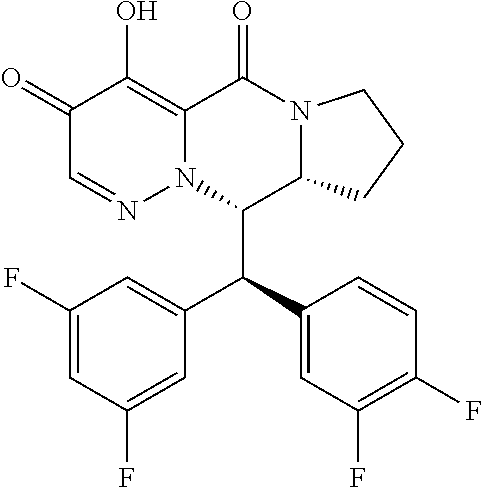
C1(F)=CC(F)=CC(C(C2=CC(F)=C(F)C=C2)C2C3N(C(=O)C4=C(O)C(=O)C=NN24)CCC3)=C1
